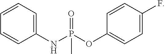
C1=CC=C(NP(OC2=CC=C(F)C=C2)(C)=O)C=C1
